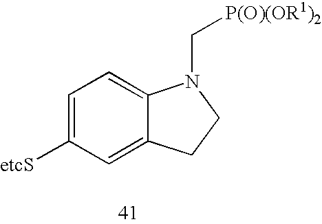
C1=C([etcS])C=C2C(=C1)N(C[P(O)(OR1)2])CC2
